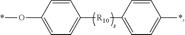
C1=C(O*)C=CC([R10]C2=CC=C(*)C=C2)=C1
